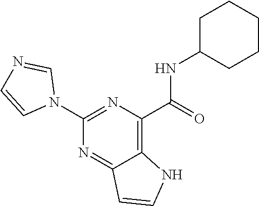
C1(NC(C2=C3C(=NC(N4C=NC=C4)=N2)C=CN3)=O)CCCCC1
